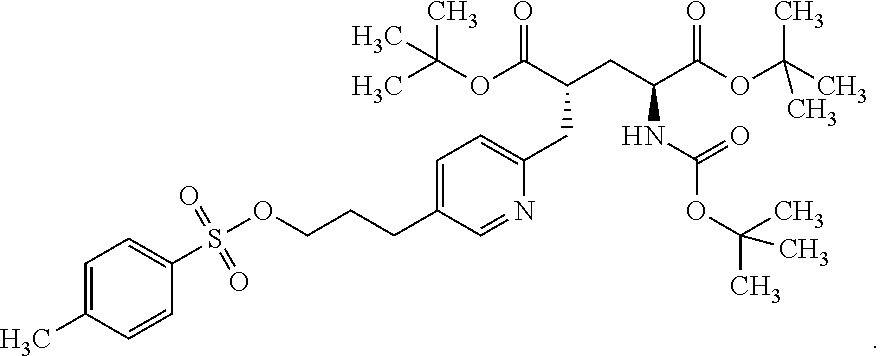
S(OCCCC1=CC=C(CC(C(=O)OC(C)(C)C)CC(C(=O)OC(C)(C)C)NC(=O)OC(C)(C)C)N=C1)(C1=CC=C(C)C=C1)(=O)=O
